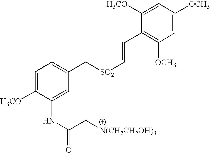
C1=C([H3CO])C(NC(=O)C[N(CH2CH2OH)3])=CC(C[SO2]C=CC2=C([OCH3])C=C([OCH3])C=C2[H3CO])=C1
